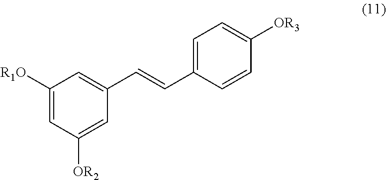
C1([R1O])=CC([OR2])=CC(C=CC2=CC=C([OR3])C=C2)=C1
